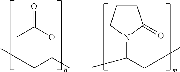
CC(OC(C)CC)=O.C1CCN(C(CC)C)C1=O
